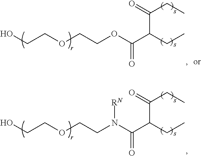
OCCOCCOC(C(CC)C(CC)=O)=O.OCCOCCN(C(C(CC)C(CC)=O)=O)[RN]
